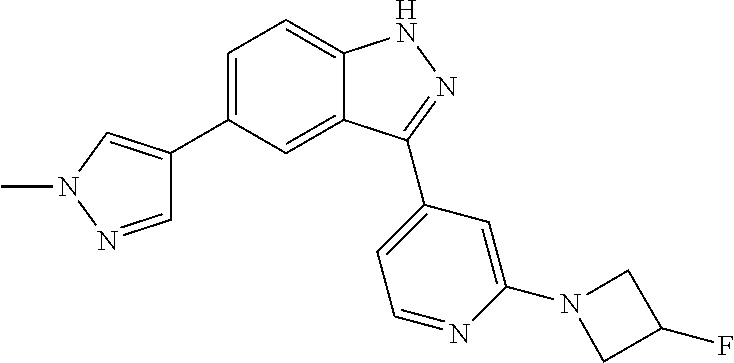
C1=C(C2=CN(C)N=C2)C=C2C(=C1)NN=C2C1=CC=NC(N2CC(F)C2)=C1
